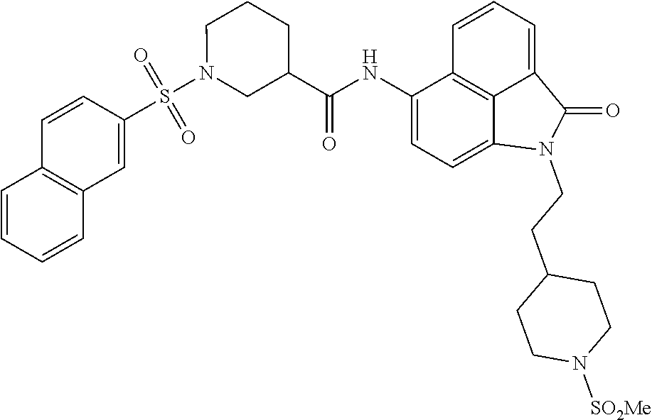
C1(NC(=O)C2CN(S(C3=CC4=C(C=C3)C=CC=C4)(=O)=O)CCC2)=CC=C2C3=C1C=CC=C3C(=O)N2CCC1CCN([SO2Me])CC1
